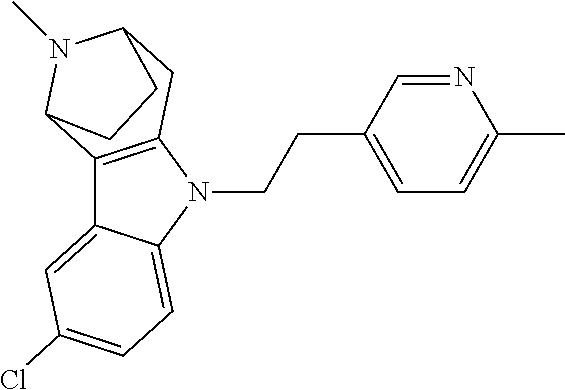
C12=C(N(CCC3=CC=C(C)N=C3)C3=CC=C(Cl)C=C13)CC1N(C)C2CC1
